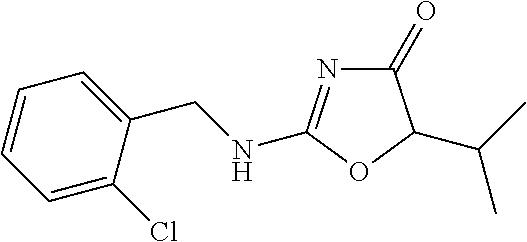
C1(=O)N=C(NCC2=CC=CC=C2Cl)OC1C(C)C
